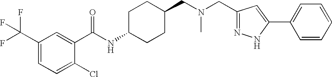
C1(C(F)(F)F)=CC=C(Cl)C(C(NC2CCC(CN(CC3=NNC(C4=CC=CC=C4)=C3)C)CC2)=O)=C1
